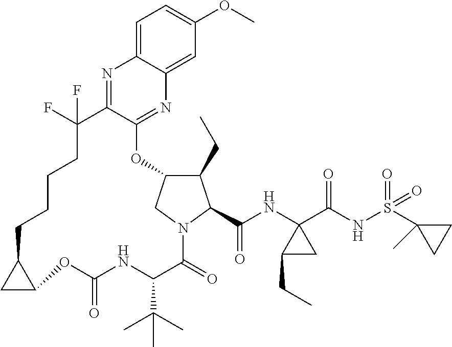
C1(CC)C2CN(C1C(NC1(C(NS(=O)(=O)C3(C)CC3)=O)C(CC)C1)=O)C(=O)C(C(C)(C)C)NC(=O)OC1CC1CCCCC(F)(F)C1=NC3=CC=C(OC)C=C3N=C1O2
